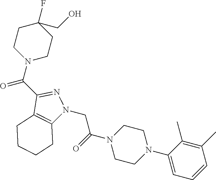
C(N1CCC(F)(CO)CC1)(=O)C1=NN(CC(N2CCN(C3=CC=CC(C)=C3C)CC2)=O)C2=C1CCCC2
